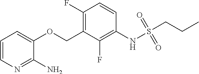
S(NC1=C(F)C(COC2=CC=CN=C2N)=C(F)C=C1)(=O)(=O)CCC
